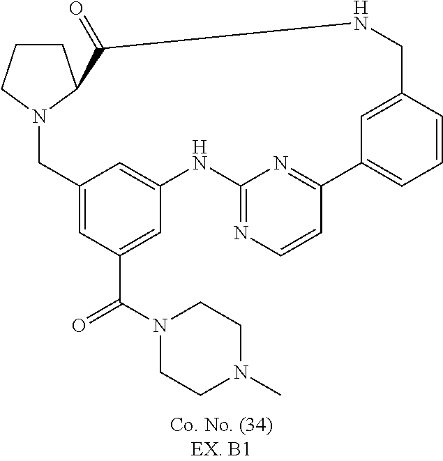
C1CCN2C1C(=O)NCC1=CC(=CC=C1)C1=NC(=NC=C1)NC1=CC(=CC(C(=O)N3CCN(C)CC3)=C1)C2
